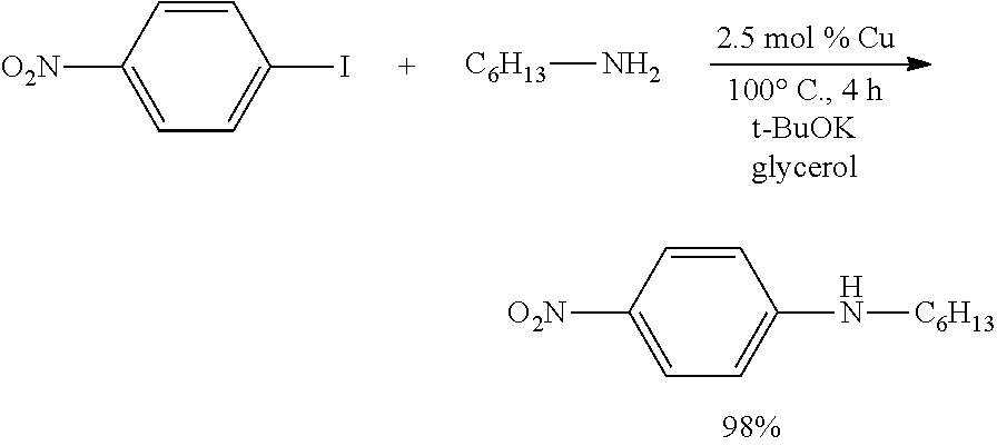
C1([O2N])=CC=C(N[C6H13])C=C1.C1([O2N])=CC=C(I)C=C1.[C6H13]N
